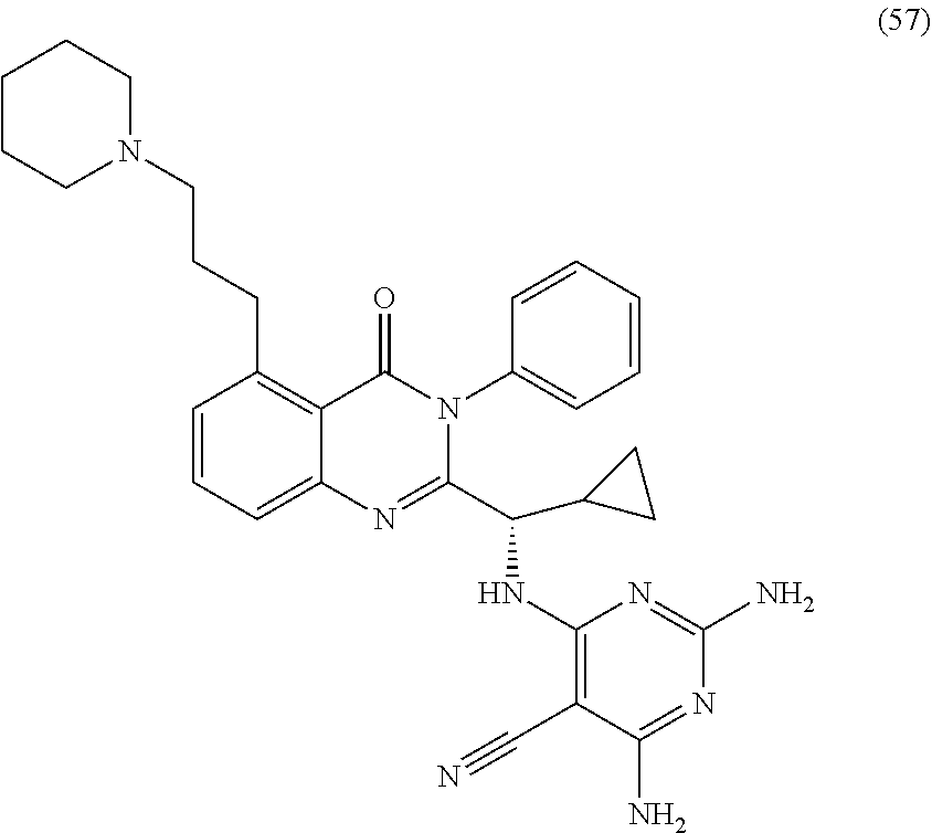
N1(CCCC2=C3C(=CC=C2)N=C(C(NC2=C(C#N)C(N)=NC(N)=N2)C2CC2)N(C2=CC=CC=C2)C3=O)CCCCC1
